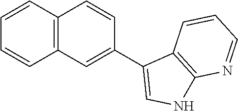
C1=CC2=C(C=C1)C=C(C1=CNC3=C1C=CC=N3)C=C2
